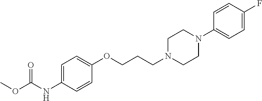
C1=C(NC(=O)OC)C=CC(OCCCN2CCN(C3=CC=C(F)C=C3)CC2)=C1
